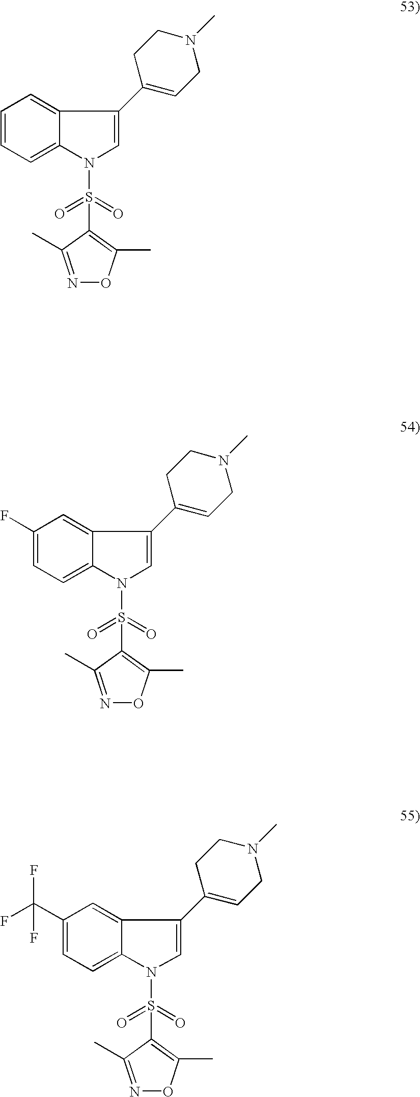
C1=CC=C2C(=C1)C(C1=CCN(C)CC1)=CN2S(=O)(=O)C1=C(C)ON=C1C.C1(F)=CC=C2C(=C1)C(C1=CCN(C)CC1)=CN2S(=O)(=O)C1=C(C)ON=C1C.C1(C(F)(F)F)=CC=C2C(=C1)C(C1=CCN(C)CC1)=CN2S(=O)(=O)C1=C(C)ON=C1C
